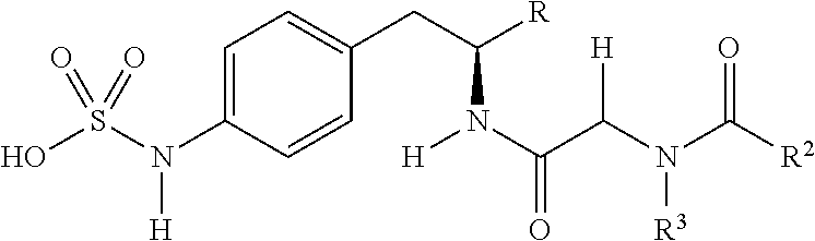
OS(N(C1=CC=C(CC([R])N(C(C(N(C([R2])=O)[R3])[H])=O)[H])C=C1)[H])(=O)=O
